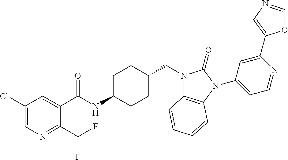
C1(Cl)=CN=C(C(F)F)C(C(NC2CCC(CN3C4=C(N(C5=CC=NC(C6=CN=CO6)=C5)C3=O)C=CC=C4)CC2)=O)=C1
